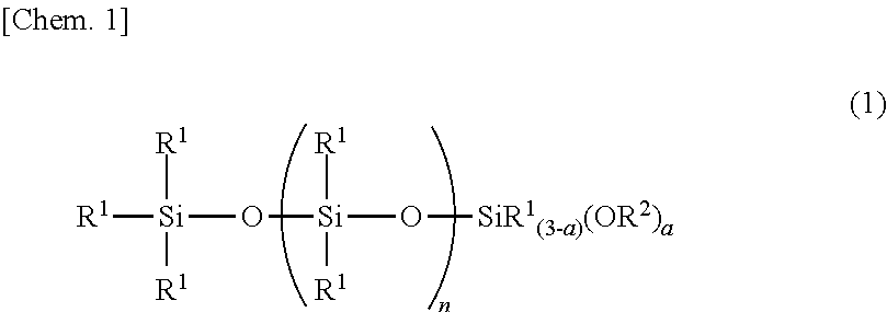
[R1][Si](O[Si](O[SiR1(3-a)(OR2)a])([R1])[R1])([R1])[R1]
